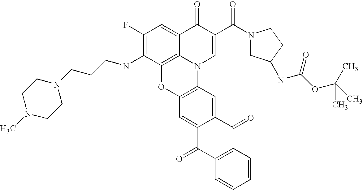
C12=C3C(=CC(F)=C1NCCCN1CCN(C)CC1)C(=O)C(C(=O)N1CC(NC(OC(C)(C)C)=O)CC1)=CN3C1=C(O2)C=C2C(=C1)C(=O)C1=C(C2=O)C=CC=C1
